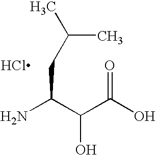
NC(C(C(O)=O)O)CC(C)C.Cl
